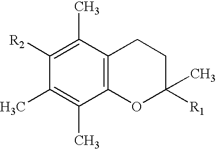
C1([R2])=C(C)C2=C(C(C)=C1C)OC([R1])(C)CC2
